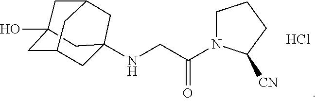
C1C2(O)CC3CC(NCC(N4CCCC4[CN])=O)(CC1C3)C2.Cl
